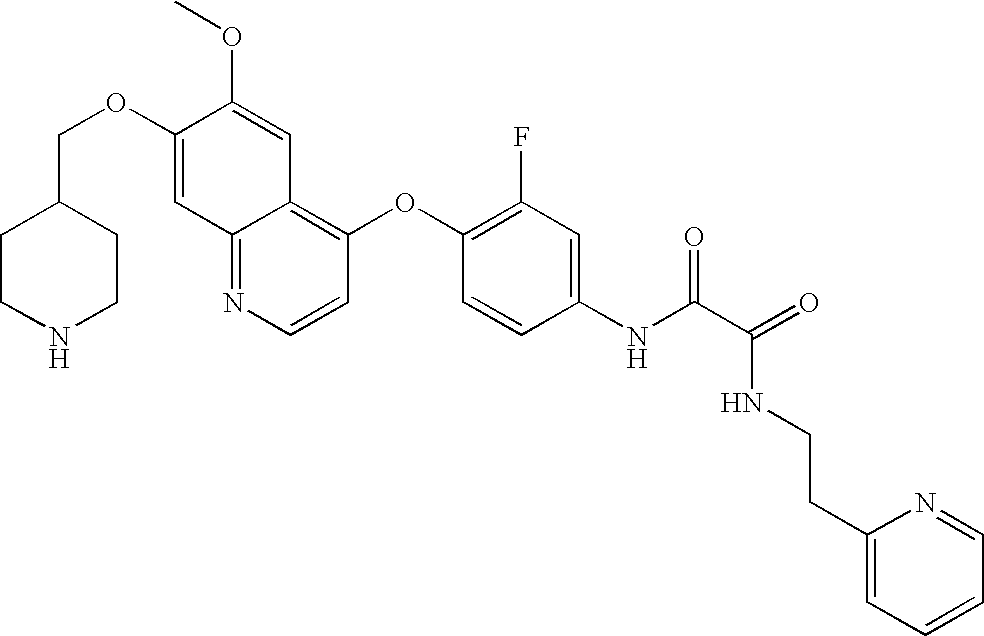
C12=NC=CC(OC3=C(F)C=C(NC(C(=O)NCCC4=CC=CC=N4)=O)C=C3)=C1C=C(OC)C(OCC1CCNCC1)=C2
